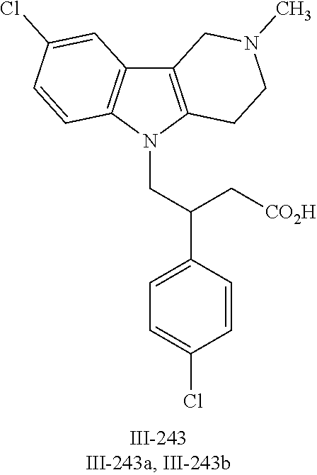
N1(CC(C2=CC=C(Cl)C=C2)C[CO2H])C2=C(C3=C1C=CC(Cl)=C3)CN(C)CC2
